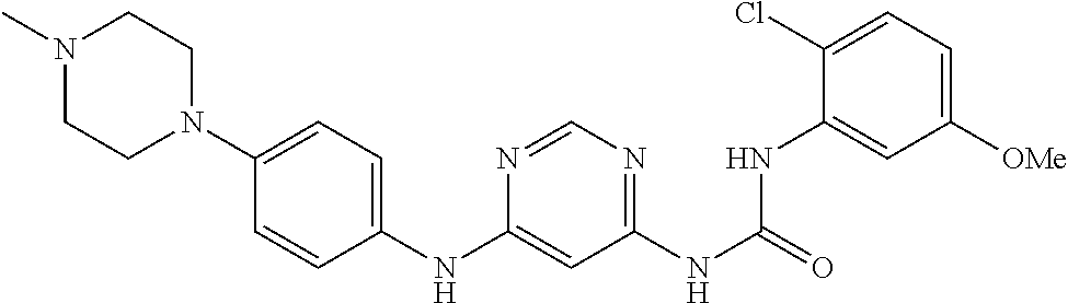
C1(Cl)=CC=C([OMe])C=C1NC(NC1=NC=NC(NC2=CC=C(N3CCN(C)CC3)C=C2)=C1)=O
